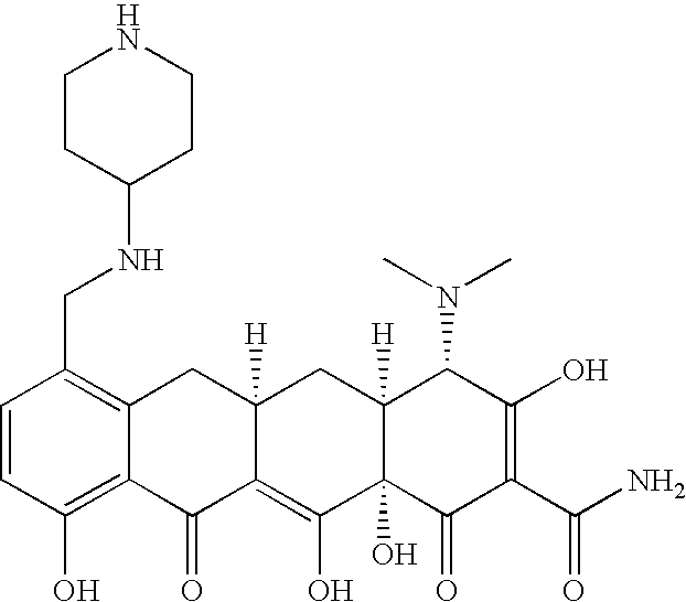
C1=CC(CNC2CCNCC2)=C2C(=C1O)C(=O)C1=C(O)C3(O)C([H])(CC1([H])C2)C(N(C)C)C(O)=C(C(N)=O)C3=O
